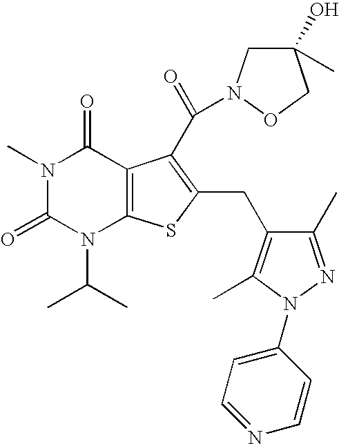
N1(C)C(=O)N(C(C)C)C2=C(C1=O)C(C(=O)N1CC(C)(O)CO1)=C(CC1=C(C)N(C3=CC=NC=C3)N=C1C)S2
